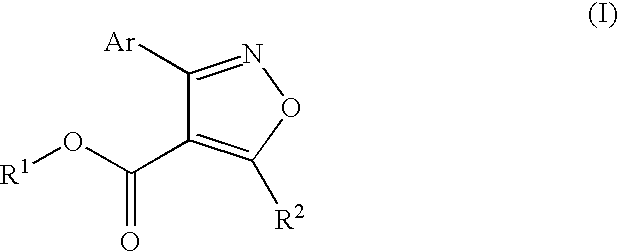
C1([Ar])=NOC([R2])=C1C(O[R1])=O
